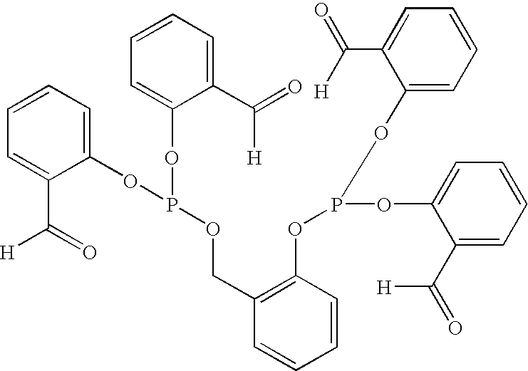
C1=CC=C(OP(OC2=CC=CC=C2C(=O)[H])OCC2=C(OP(OC3=CC=CC=C3C([H])=O)OC3=CC=CC=C3C(=O)[H])C=CC=C2)C(C(=O)[H])=C1
